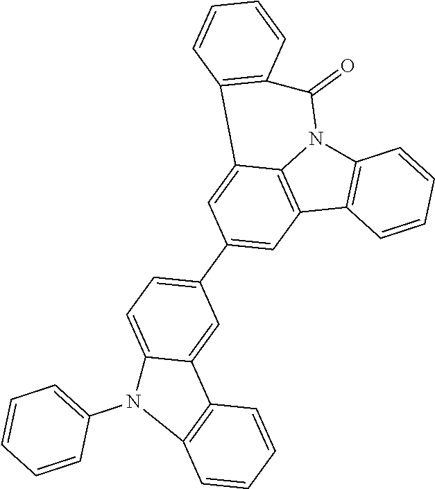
C12=C(C3=C4N1C(=O)C1=C(C4=CC(C4=CC=C5C(=C4)C4=C(C=CC=C4)N5C4=CC=CC=C4)=C3)C=CC=C1)C=CC=C2
